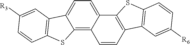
C12=C3C(=CC=C1C1=C(S2)C=CC([R3])=C1)C1=C(C=C3)C2=C(S1)C=CC([R6])=C2
